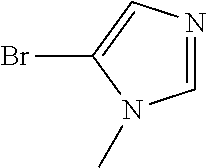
BrC1=CN=CN1C
